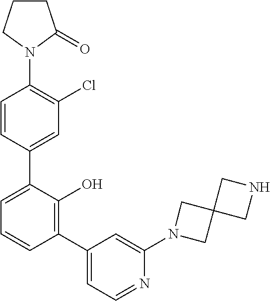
C1(N2C(=O)CCC2)=C(Cl)C=C(C2=CC=CC(C3=CC=NC(N4CC5(C4)CNC5)=C3)=C2O)C=C1
